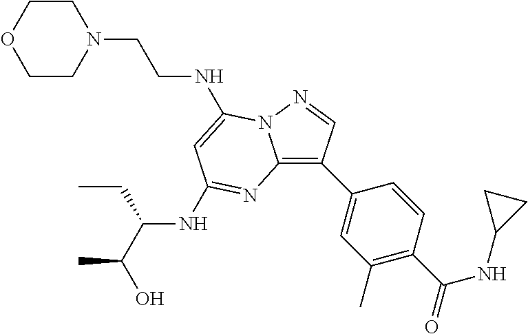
N1(CCNC2=CC(NC(C(C)O)CC)=NC3=C(C4=CC(C)=C(C(=O)NC5CC5)C=C4)C=NN32)CCOCC1
